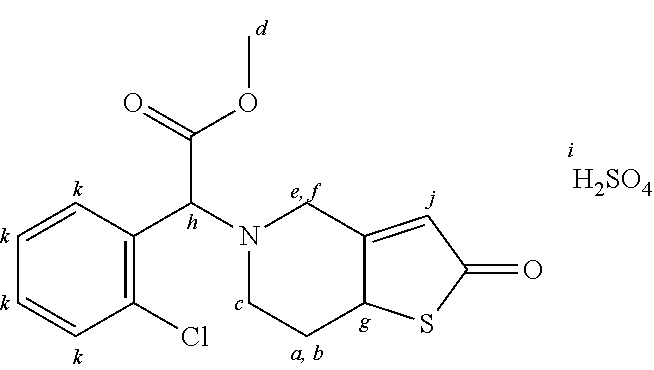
C1=CC=CC(Cl)=C1C(N1CCC2C(=CC(=O)S2)C1)C(=O)OC.[H2SO4]
